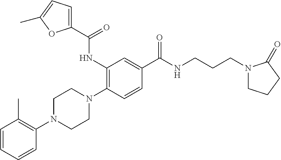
C1=CC=CC(N2CCN(C3=C(NC(=O)C4=CC=C(C)O4)C=C(C(=O)NCCCN4CCCC4=O)C=C3)CC2)=C1C
